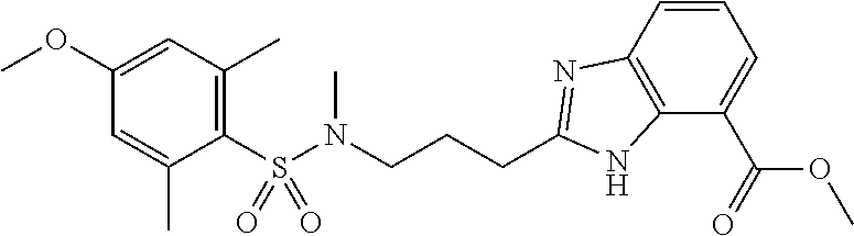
C1(S(N(CCCC2=NC3=C(N2)C(C(=O)OC)=CC=C3)C)(=O)=O)=C(C)C=C(OC)C=C1C
